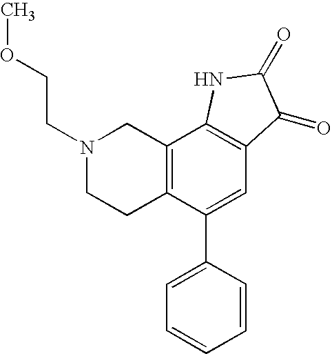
C12=C(C(C3=CC=CC=C3)=CC3=C1NC(=O)C3=O)CCN(CCOC)C2
